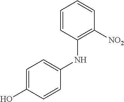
C1=C(O)C=CC(NC2=C([NO2])C=CC=C2)=C1
